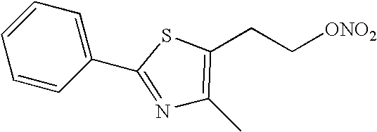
N1=C(C2=CC=CC=C2)SC(CC[ONO2])=C1C
